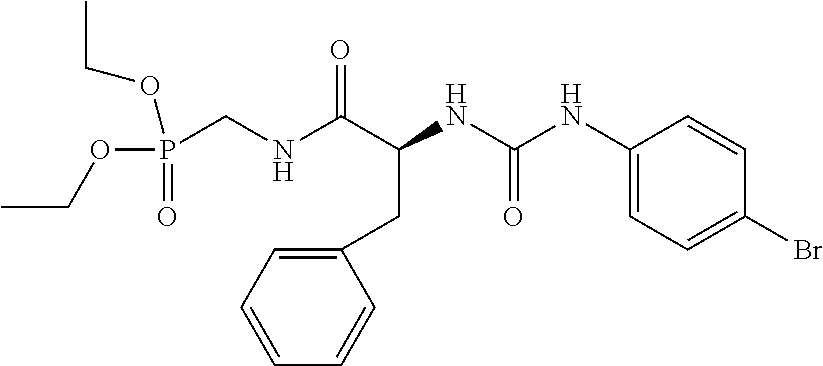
C1(CC(NC(=O)NC2=CC=C(Br)C=C2)C(NCP(OCC)(=O)OCC)=O)=CC=CC=C1
